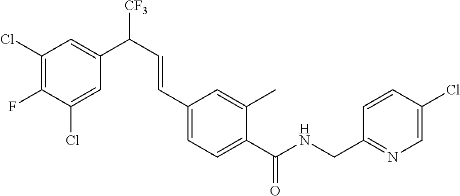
C1(Cl)=C(F)C(Cl)=CC(C([CF3])C=CC2=CC=C(C(NCC3=NC=C(Cl)C=C3)=O)C(C)=C2)=C1
